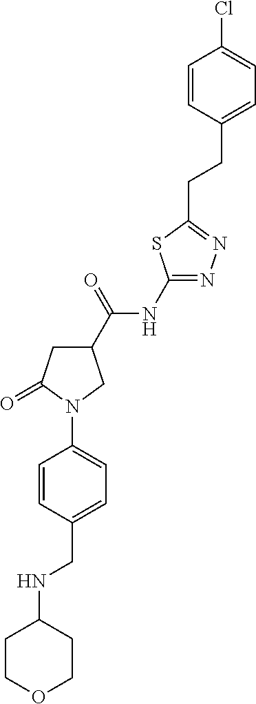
C1COCCC1NCC1=CC=C(N2C(=O)CC(C(=O)NC3=NN=C(CCC4=CC=C(Cl)C=C4)S3)C2)C=C1
